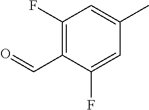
C1(F)=C(C=O)C(F)=CC(C)=C1
